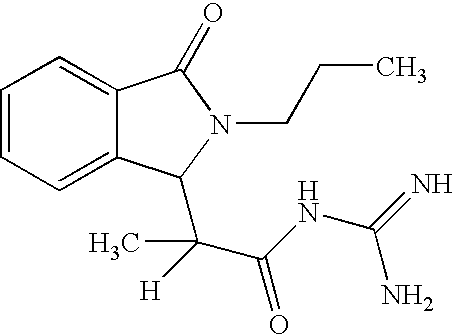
C12=CC=CC=C1C(=O)N(CCC)C2C(C(NC(=N)N)=O)([H])C
